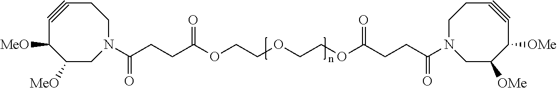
N1(C(CCC(OCCOCCOC(CCC(N2CC([OMe])C([OMe])C#CCC2)=O)=O)=O)=O)CCC#CC([MeO])C([MeO])C1
